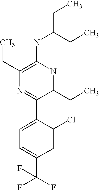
C1(NC(CC)CC)=C(CC)N=C(C2=CC=C(C(F)(F)F)C=C2Cl)C(CC)=N1
